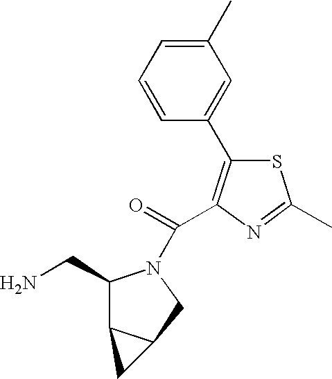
S1C(C2=CC(C)=CC=C2)=C(C(=O)N2C(CN)C3C(C2)C3)N=C1C
